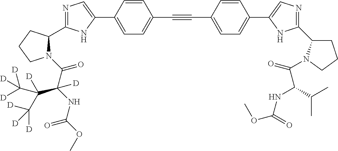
N1=C(C2N(C(=O)C(NC(OC)=O)(C(C([D])([D])[D])([D])C([D])([D])[D])[D])CCC2)NC(C2=CC=C(C#CC3=CC=C(C4=CN=C(C5CCCN5C(=O)C(C(C)C)NC(=O)OC)N4)C=C3)C=C2)=C1
